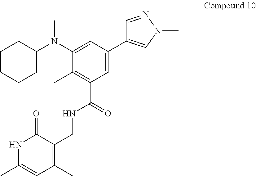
C1(C)=C(C(=O)NCC2=C(C)C=C(C)NC2=O)C=C(C2=CN(C)N=C2)C=C1N(C1CCCCC1)C
